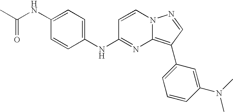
C1(NC2=NC3=C(C4=CC=CC(N(C)C)=C4)C=NN3C=C2)=CC=C(NC(C)=O)C=C1
